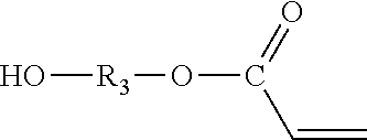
O[R3]OC(=O)C=C
